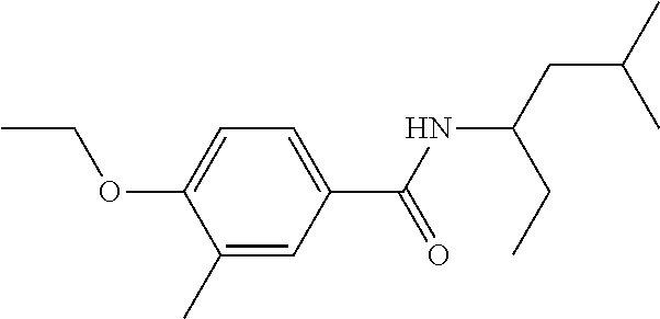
C1(C)=CC(C(NC(CC(C)C)CC)=O)=CC=C1OCC
